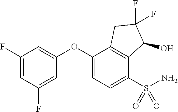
C1(F)=CC(F)=CC(OC2=CC=C(S(N)(=O)=O)C3=C2CC(F)(F)C3O)=C1
